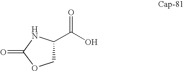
C1C(C(=O)O)NC(=O)O1
